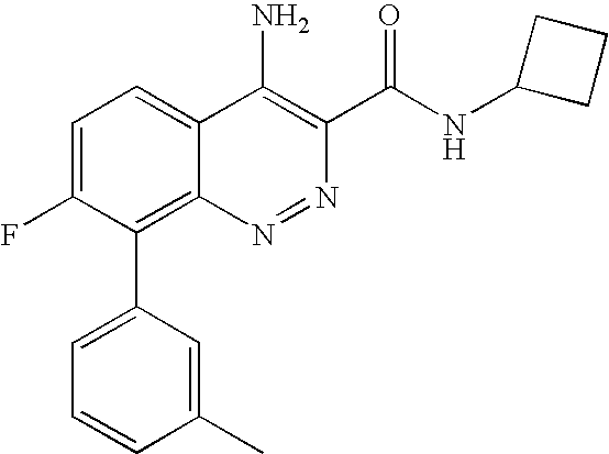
C1=C(F)C(C2=CC=CC(C)=C2)=C2C(=C1)C(N)=C(C(NC1CCC1)=O)N=N2
